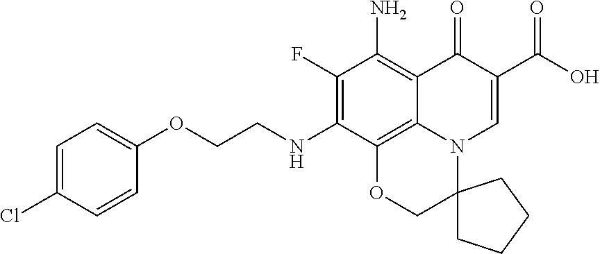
C1(F)=C(NCCOC2=CC=C(Cl)C=C2)C2=C3C(=C1N)C(=O)C(C(O)=O)=CN3C1(CO2)CCCC1
